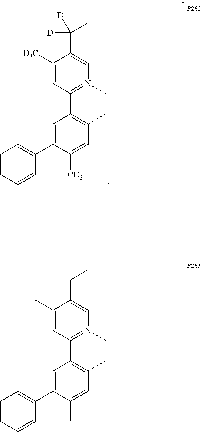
C1(C([D])([D])C)=CN(C)=C(C2=C(C)C=C([CD3])C(C3=CC=CC=C3)=C2)C=C1[D3C].C1(C)=CC(C2=C(C)C=C(C)C(C3=CC=CC=C3)=C2)=N(C)C=C1CC
